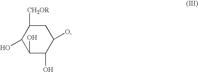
C1(O)C(O)C(O)CC([CH2OR])C1O
